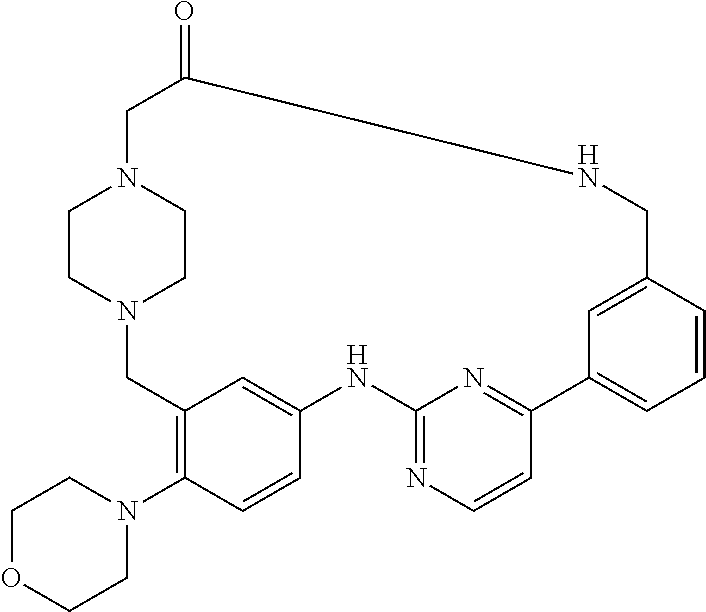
C1(N2CCOCC2)=C2C=C(C=C1)NC1=NC=CC(=N1)C1=CC=CC(=C1)CNC(=O)CN1CCN(C2)CC1
